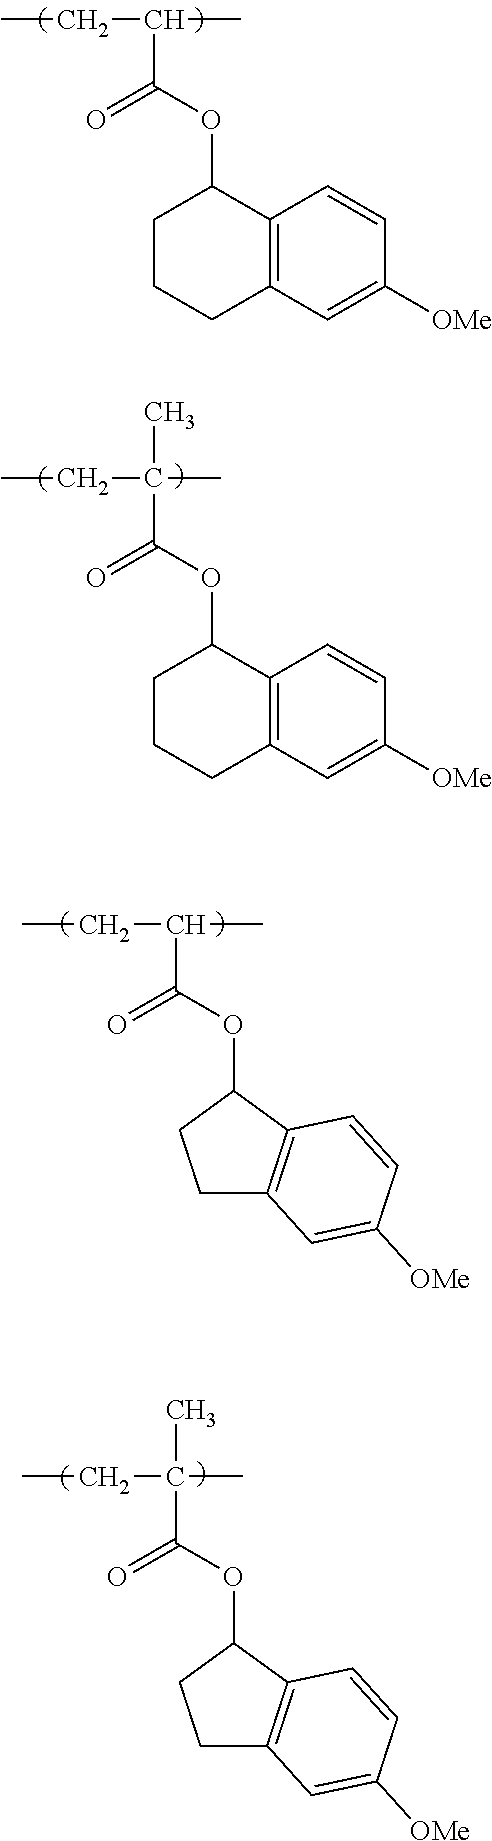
C(=O)(OC1CCCC2=C1C=CC([OMe])=C2)C(CC)C.CCC(C)(C)C(=O)OC1CCCC2=C1C=CC([OMe])=C2.C(=O)(OC1CCC2=C1C=CC([OMe])=C2)C(CC)C.CCC(C)(C)C(=O)OC1CCC2=C1C=CC([OMe])=C2
